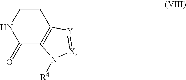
C1(=O)C2=C(CCN1)[Y]=[X]N2[R4]
